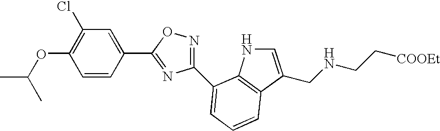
C1(OC(C)C)=C(Cl)C=C(C2=NC(C3=CC=CC4=C3NC=C4CNCC[COOEt])=NO2)C=C1
